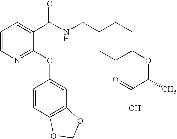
C1=CN=C(OC2=CC3=C(C=C2)OCO3)C(C(NCC2CCC(OC(C(O)=O)C)CC2)=O)=C1
